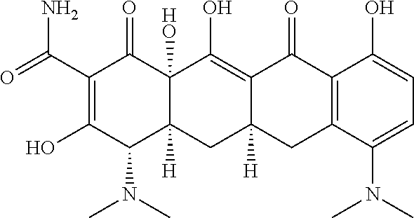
NC(C1=C(O)C(N(C)C)C2([H])C([HO])(C1=O)C(O)=C1C([H])(C2)CC2=C(C1=O)C(O)=CC=C2N(C)C)=O
